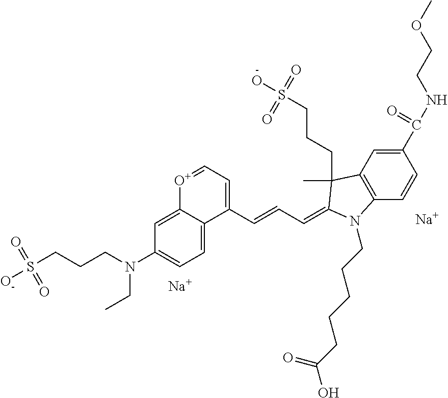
C1=C2C(=CC=C1N(CCCS([O-])(=O)=O)CC)C(C=CC=C1C(C)(CCCS(O)(=O)=O)C3=C(C=CC(C(NCCOC)=O)=C3)N1CCCCCC(=O)O)=CC=[O+]2.[Na].[Na]
